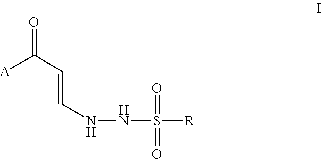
[A]C(C=CNNS([R])(=O)=O)=O
